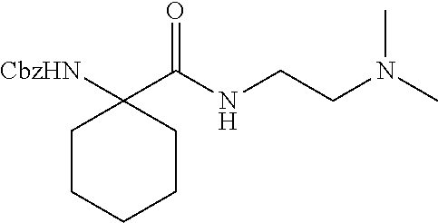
[CbzHN]C1(C(NCCN(C)C)=O)CCCCC1
